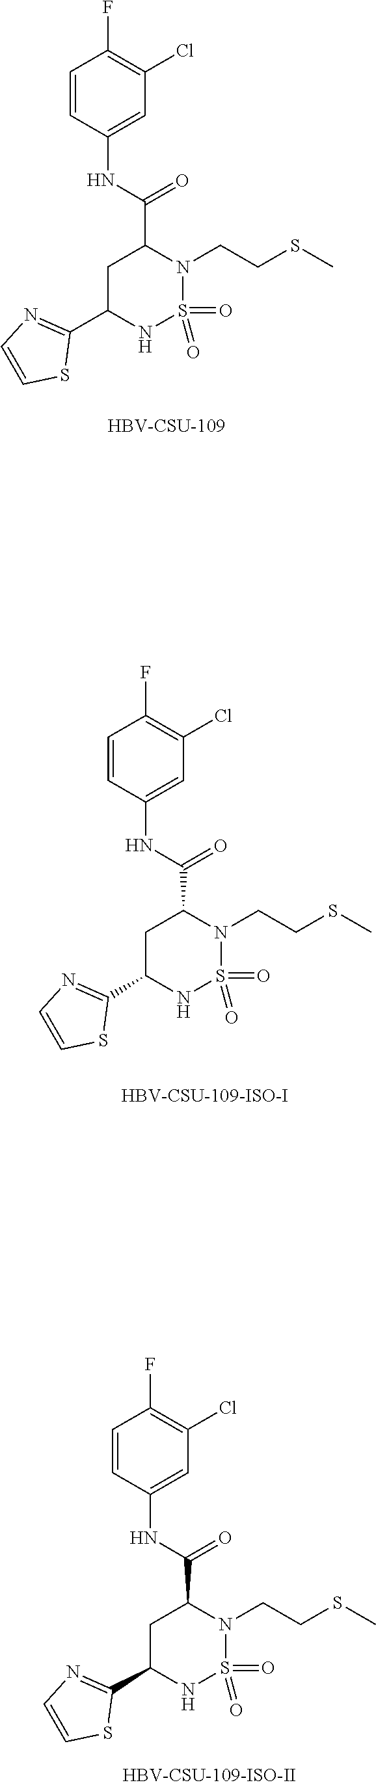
C1=CC(NC(C2CC(C3=NC=CS3)NS(=O)(=O)N2CCSC)=O)=CC(Cl)=C1F.C1=CC(NC(C2CC(C3=NC=CS3)NS(=O)(=O)N2CCSC)=O)=CC(Cl)=C1F.C1=CC(NC(C2CC(C3=NC=CS3)NS(=O)(=O)N2CCSC)=O)=CC(Cl)=C1F.[HBV-CSU-109]
